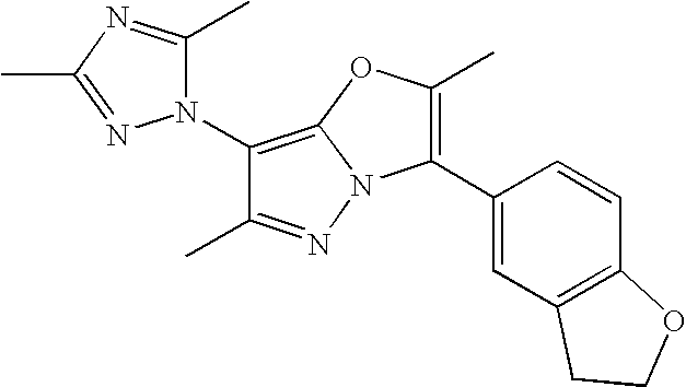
C1(N2C(C)=NC(C)=N2)=C2N(N=C1C)C(C1=CC3=C(C=C1)OCC3)=C(C)O2
